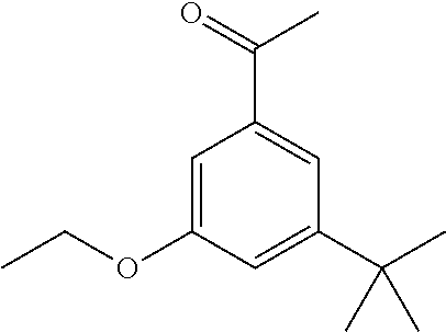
C1=C(OCC)C=C(C(C)(C)C)C=C1C(=O)C
